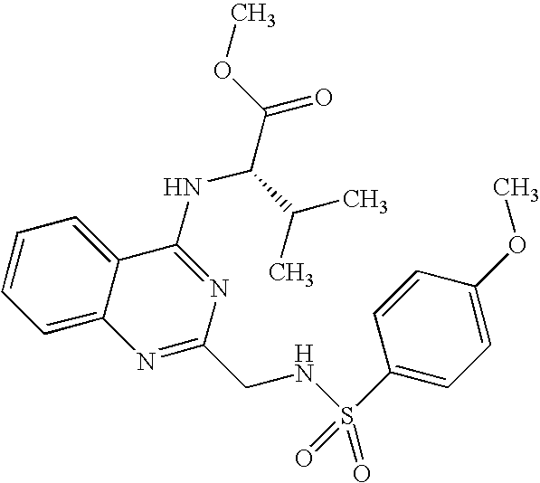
C12=CC=CC=C1C(NC(C(=O)OC)C(C)C)=NC(CNS(=O)(C1=CC=C(OC)C=C1)=O)=N2
